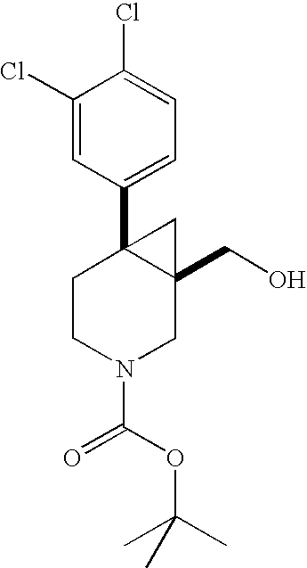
C1CN(C(=O)OC(C)(C)C)CC2(CO)C1(C1=CC=C(Cl)C(Cl)=C1)C2
